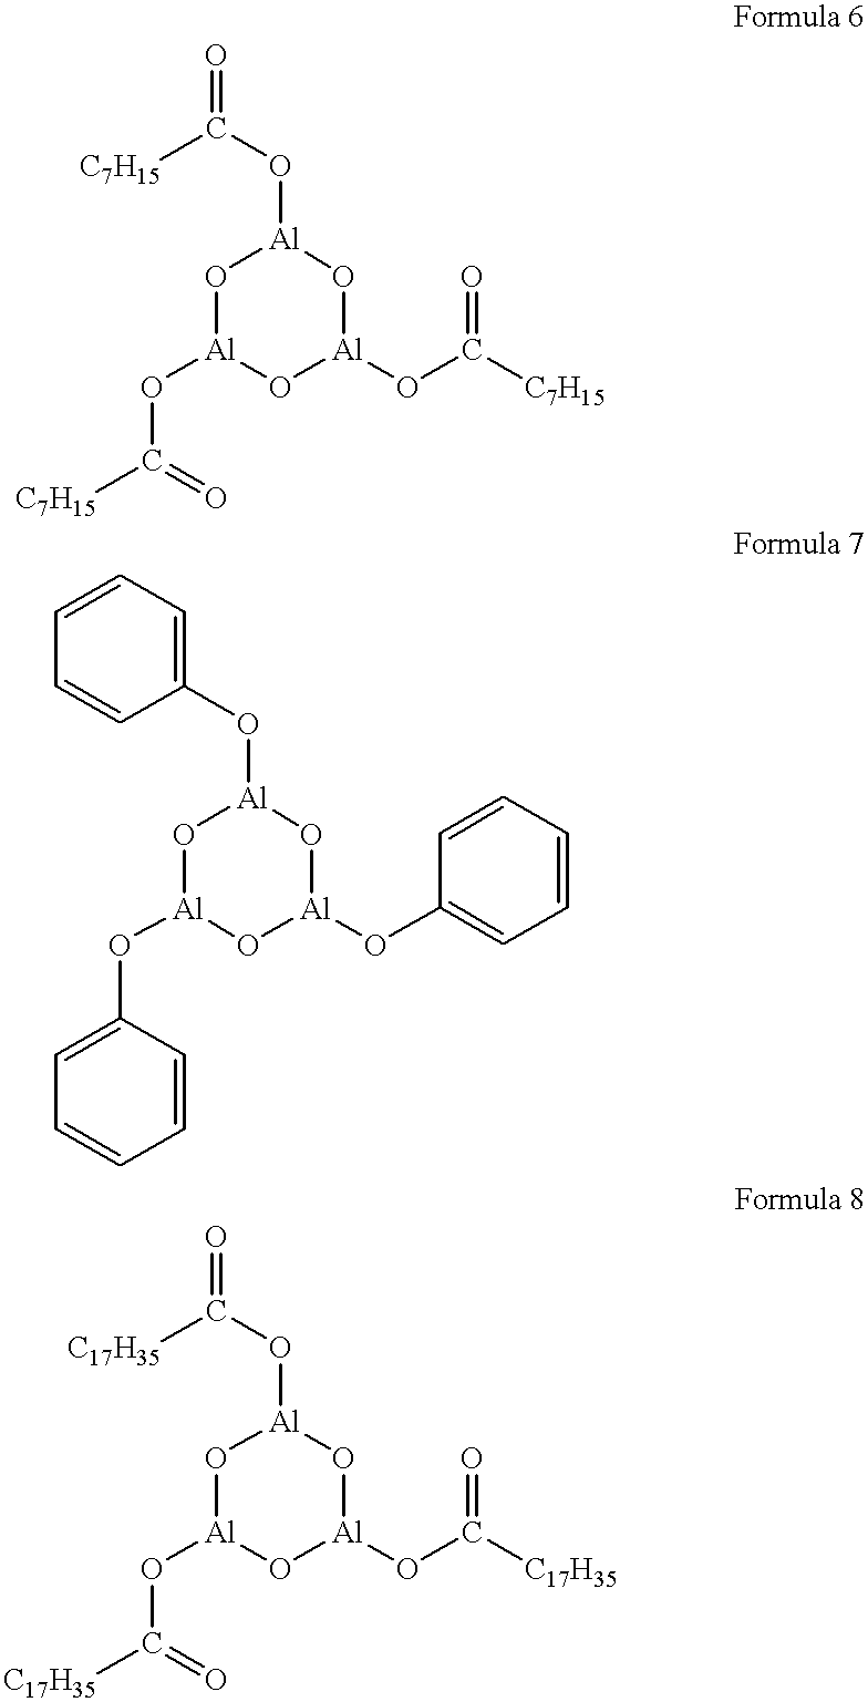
[C7H15]C(O[Al]1O[Al](OC([C7H15])=O)O[Al](OC([C7H15])=O)O1)=O.O([Al]1O[Al](OC2=CC=CC=C2)O[Al](OC2=CC=CC=C2)O1)C1=CC=CC=C1.[C17H35]C(O[Al]1O[Al](OC([C17H35])=O)O[Al](OC([C17H35])=O)O1)=O
